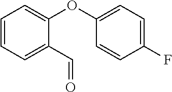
C1=CC=C(C=O)C(OC2=CC=C(F)C=C2)=C1
